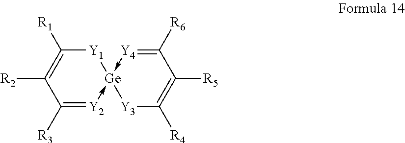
C1([R6])=[Y4]->[Ge]2(-[Y2]=C([R3])C([R2])=C([R1])[Y1]2)[Y3]C([R4])=C1[R5]
